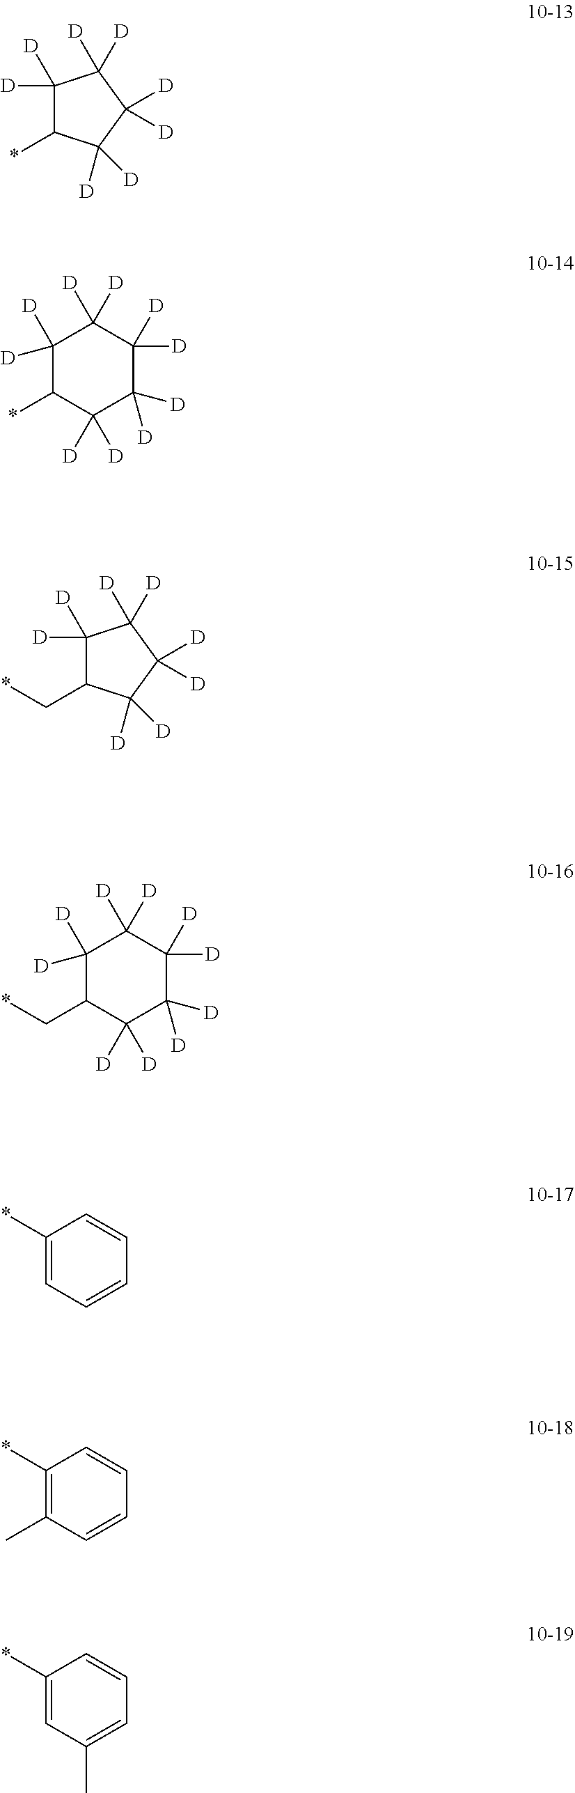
C1([D])([D])C(*)C([D])([D])C([D])([D])C1([D])[D].C1(*)C([D])([D])C([D])([D])C([D])([D])C([D])([D])C1([D])[D].C1([D])([D])C(C*)C([D])([D])C([D])([D])C1([D])[D].C1(C*)C([D])([D])C([D])([D])C([D])([D])C([D])([D])C1([D])[D].C1(*)=CC=CC=C1.C1(*)=C(C)C=CC=C1.C1(*)=CC(C)=CC=C1
